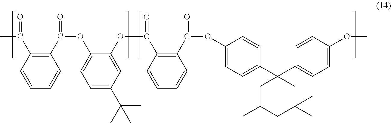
C(=O)(C1=C(C(C)=O)C=CC=C1)OC1=CC=C(C(C)(C)C)C=C1OC(=O)C1=C(C(=O)OC2=CC=C(C3(C4=CC=C(OC)C=C4)CC(C)CC(C)(C)C3)C=C2)C=CC=C1
